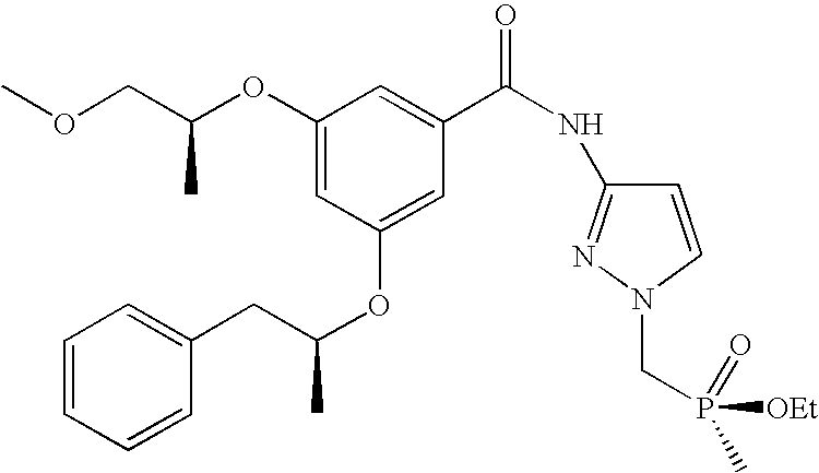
COCC(OC1=CC(OC(C)CC2=CC=CC=C2)=CC(C(NC2=NN(CP(=O)(C)[OEt])C=C2)=O)=C1)C
